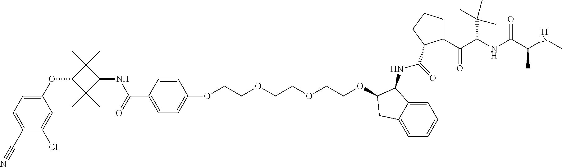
C1(OC2C(C)(C)C(NC(C3=CC=C(OCCOCCOCCOC4C(NC(=O)C5C(C(C(NC(C(NC)C)=O)C(C)(C)C)=O)CCC5)C5=CC=CC=C5C4)C=C3)=O)C2(C)C)=CC=C(C#N)C(Cl)=C1
